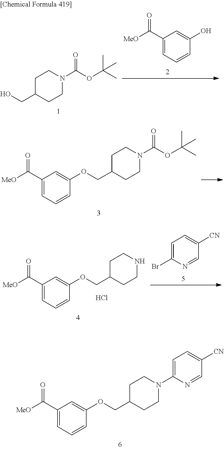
C1(C([MeO])=O)=CC=CC(O)=C1.C1CC(CO)CCN1C(OC(C)(C)C)=O.C1=C(OCC2CCN(C(OC(C)(C)C)=O)CC2)C=CC=C1C([MeO])=O.C1=C(OCC2CCNCC2)C=CC=C1C([MeO])=O.Cl.C1=C(Br)N=CC([CN])=C1.C1=C(OCC2CCN(C3=CC=C([CN])C=N3)CC2)C=CC=C1C([MeO])=O
